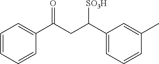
C1=CC=CC(C(CC(C2=CC=CC(C)=C2)[SO3H])=O)=C1
